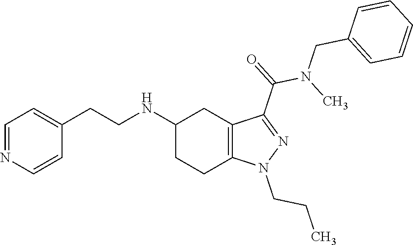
C1(NCCC2=CC=NC=C2)CCC2=C(C1)C(C(N(C)CC1=CC=CC=C1)=O)=NN2CCC
